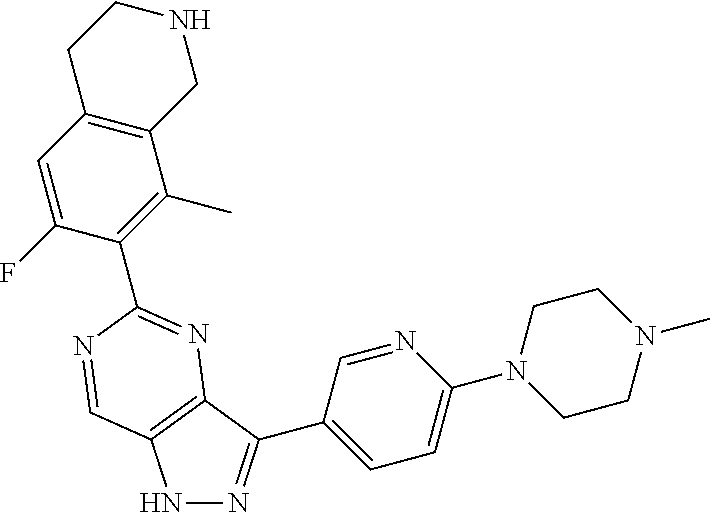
N1N=C(C2=CC=C(N3CCN(C)CC3)N=C2)C2=C1C=NC(C1=C(C)C3=C(C=C1F)CCNC3)=N2
